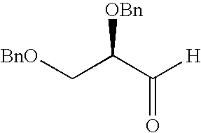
[BnO]CC(C([H])=O)[OBn]
